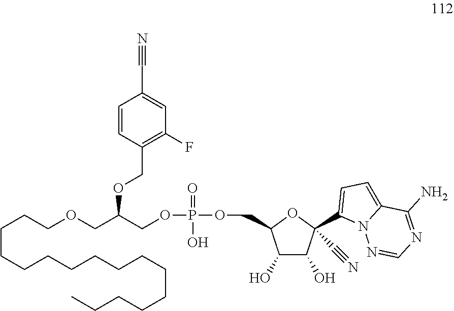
C1=C(C#N)C=CC(COC(COP(=O)(O)OCC2C(O)C(O)C(C3=CC=C4N3N=CN=C4N)(C#N)O2)COCCCCCCCCCCCCCCCC)=C1F
